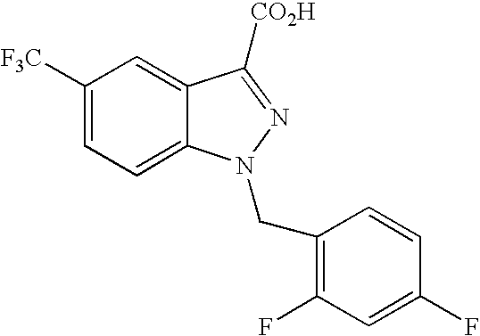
C1([F3C])=CC=C2C(=C1)C([CO2H])=NN2CC1=C(F)C=C(F)C=C1
